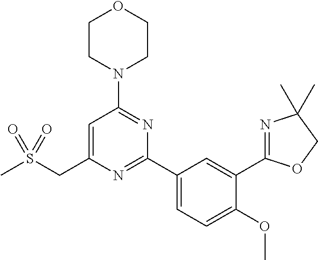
C1=C(CS(C)(=O)=O)N=C(C2=CC=C(OC)C(C3=NC(C)(C)CO3)=C2)N=C1N1CCOCC1
